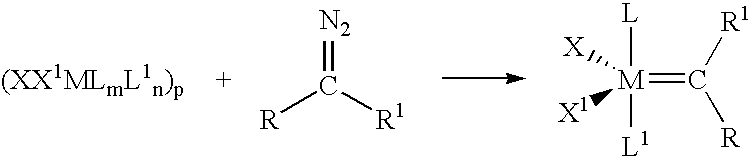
[R]C([R1])=[N2].[M](=C([R1])[R])([X1])([X])([L])[L1]
